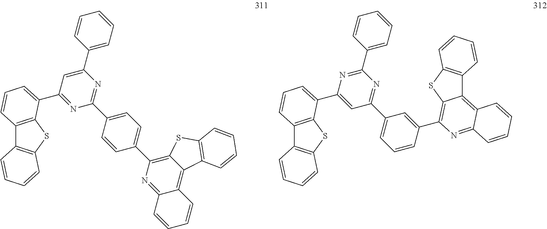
N1=C(C2=CC=CC3=C2SC2=C3C=CC=C2)C=C(C2=CC=CC=C2)N=C1C1=CC=C(C2=C3C(=C4C(=N2)C=CC=C4)C2=C(S3)C=CC=C2)C=C1.C1=C(C2=CC=CC3=C2SC2=C3C=CC=C2)N=C(C2=CC=CC=C2)N=C1C1=CC=CC(C2=C3C(=C4C(=N2)C=CC=C4)C2=C(S3)C=CC=C2)=C1
